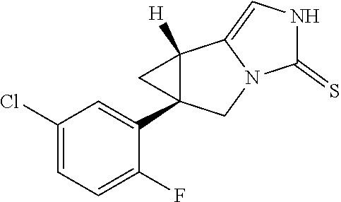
C1(Cl)=CC=C(F)C(C23C([H])(C4=CNC(=S)N4C2)C3)=C1
